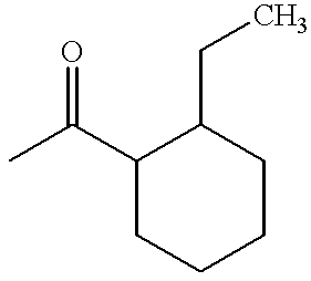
C1(C(C)=O)CCCCC1CC
